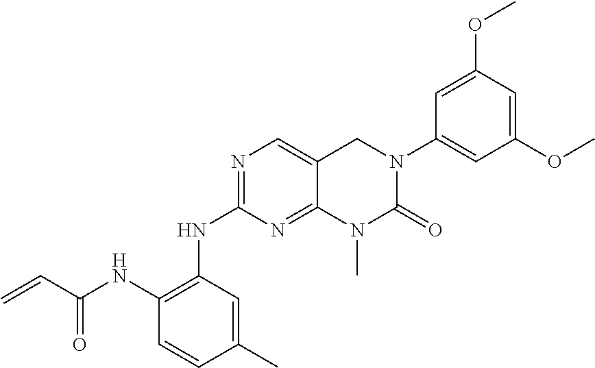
N(C1=NC=C2C(=N1)N(C)C(=O)N(C1=CC(OC)=CC(OC)=C1)C2)C1=C(NC(C=C)=O)C=CC(C)=C1
